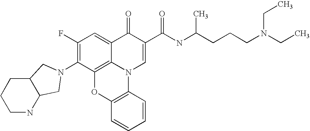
C1(F)=C(N2CC3C(C2)CCCN3)C2=C3C(=C1)C(=O)C(C(NC(CCCN(CC)CC)C)=O)=CN3C1=C(O2)C=CC=C1
